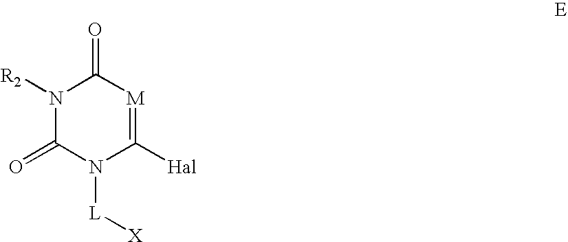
N1([R2])C(=O)N([L][X])C([Hal])=[M]C1=O
